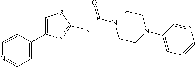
C1=CN=CC=C1C1=CSC(NC(N2CCN(C3=CC=CN=C3)CC2)=O)=N1
